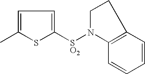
C1=C(C)SC([SO2]N2C3=C(CC2)C=CC=C3)=C1
